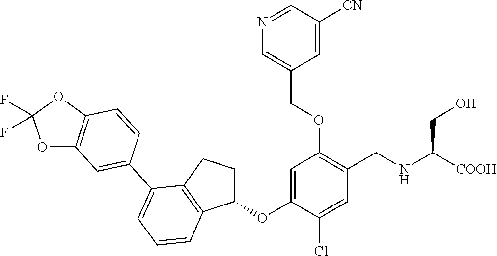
C1(OC2=CC(OCC3=CN=CC([CN])=C3)=C(CNC([COOH])CO)C=C2Cl)CCC2=C1C=CC=C2C1=CC2=C(OC(F)(F)O2)C=C1
